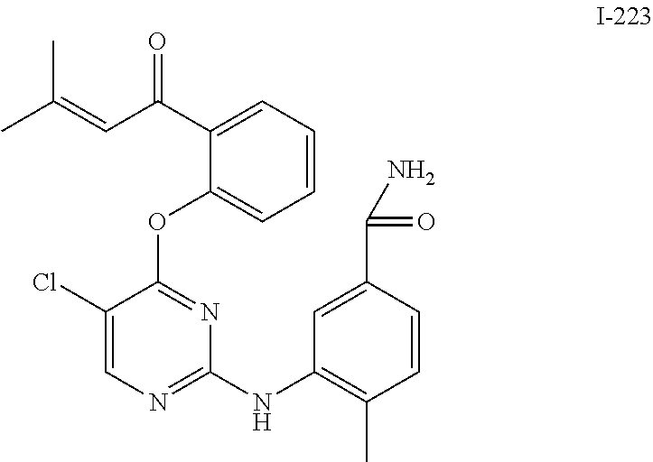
C1(Cl)=CN=C(NC2=C(C)C=CC(C(=O)N)=C2)N=C1OC1=CC=CC=C1C(C=C(C)C)=O
